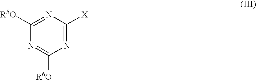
N1=C([X])N=C([R5O])N=C1[R6O]
